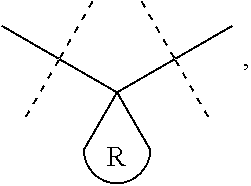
C(C)(C)(C(C)(C)C)C(C)(C)C.[R]
